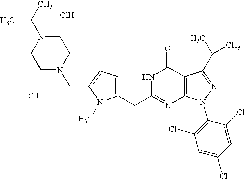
Cl.C(C1=NC2=C(C(=O)N1)C(C(C)C)=NN2C1=C(Cl)C=C(Cl)C=C1Cl)C1=CC=C(CN2CCN(C(C)C)CC2)N1C.Cl
